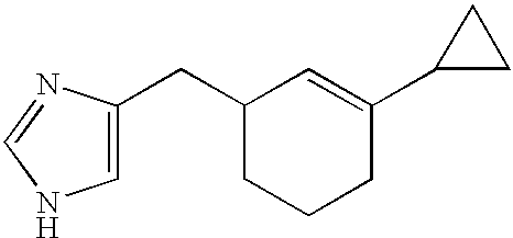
C1=C(CC2CCCC(C3CC3)=C2)N=CN1
